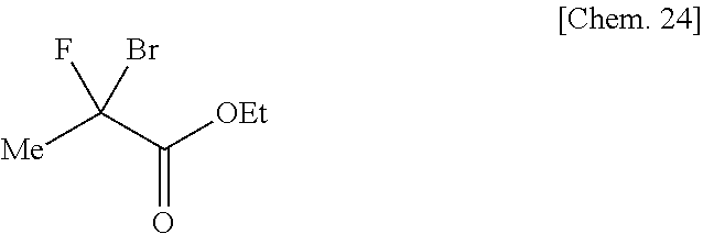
[Me]C(C([OEt])=O)(F)Br
